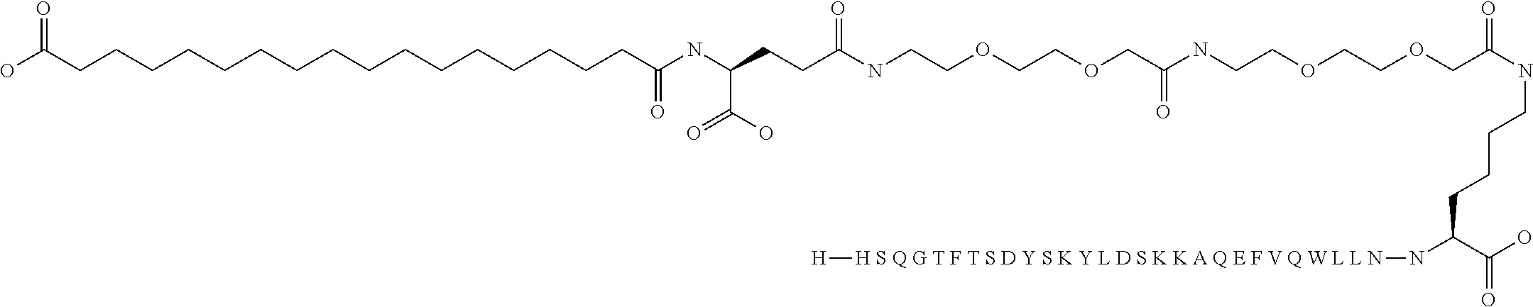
C(NC(=O)COCCOCCNC(COCCOCCNC(CCC(NC(CCCCCCCCCCCCCCCCC(O)=O)=O)C(O)=O)=O)=O)CCCC(N[H S Q G T F T S D Y S K Y L D S K K A Q E F V Q W L L N][H])C(=O)O
